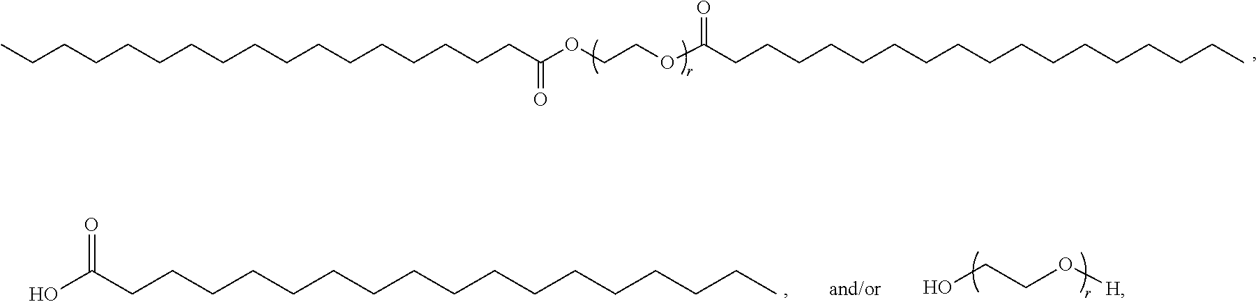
CCCCCCCCCCCCCCCCCC(=O)OCCOC(=O)CCCCCCCCCCCCCCCCC.C(=O)(CCCCCCCCCCCCCCCCC)O.OCCO[H]
